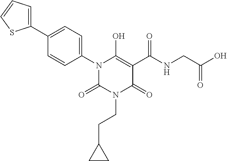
C1(CCN2C(=O)C(C(NCC(O)=O)=O)=C(O)N(C3=CC=C(C4=CC=CS4)C=C3)C2=O)CC1
